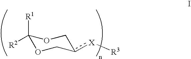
C1([R2])([R1])OCc([X][R3])CO1
